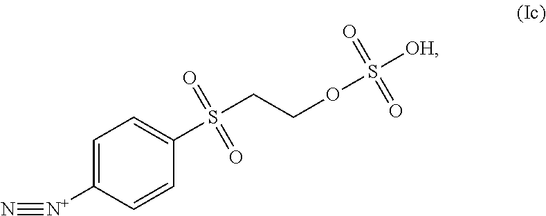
N#[N+]C1=CC=C(S(CCOS([OH])(=O)=O)(=O)=O)C=C1
